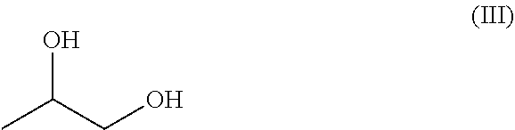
CC(CO)O
